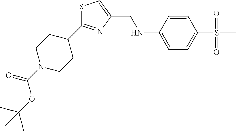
S1C(C2CCN(C(OC(C)(C)C)=O)CC2)=NC(CNC2=CC=C(S(C)(=O)=O)C=C2)=C1
